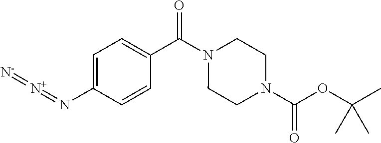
C1=C(N=[N+]=[N-])C=CC(C(N2CCN(C(OC(C)(C)C)=O)CC2)=O)=C1
